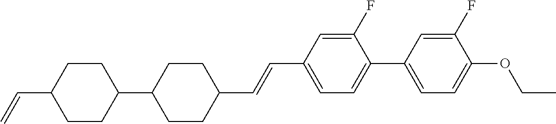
C1CC(C=C)CCC1C1CCC(C=CC2=CC=C(C3=CC=C(OCC)C(F)=C3)C(F)=C2)CC1
